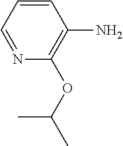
C1=CC(N)=C(OC(C)C)N=C1
